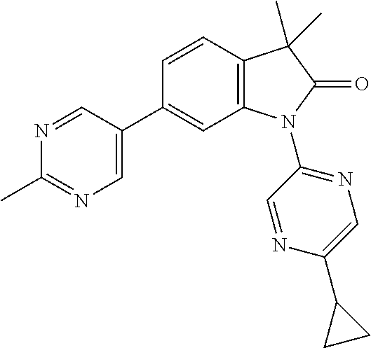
C1=CC2=C(C=C1C1=CN=C(C)N=C1)N(C1=NC=C(C3CC3)N=C1)C(=O)C2(C)C
